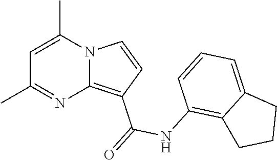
C1=C(C)N2C(=C(C(=O)NC3=C4C(=CC=C3)CCC4)C=C2)N=C1C
